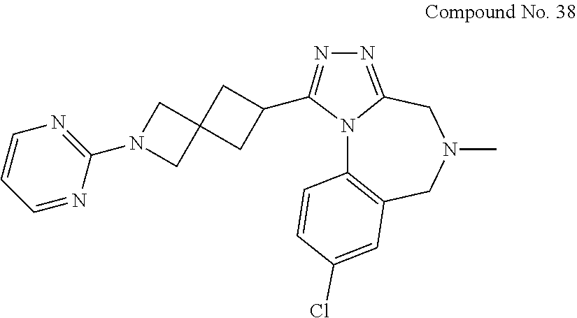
N12C3=C(CN(C)CC1=NN=C2C1CC2(C1)CN(C1=NC=CC=N1)C2)C=C(Cl)C=C3
